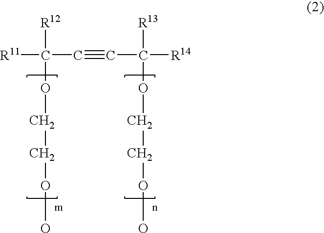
[R11]C(C#CC([R14])([R13])OCCOO)([R12])OCCOO
